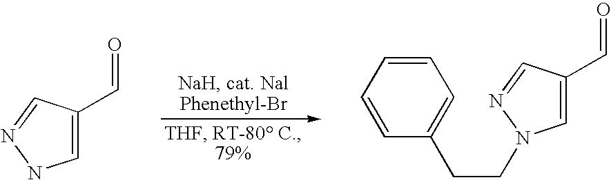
C1=C(C=O)C=NN1.C1=CC=CC(CCN2C=C(C=O)C=N2)=C1
